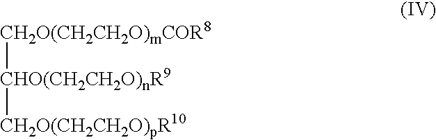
[CH2O(CH2CH2O)mCOR8][CHO(CH2CH2O)nR9][CH2O(CH2CH2O)pR10]
